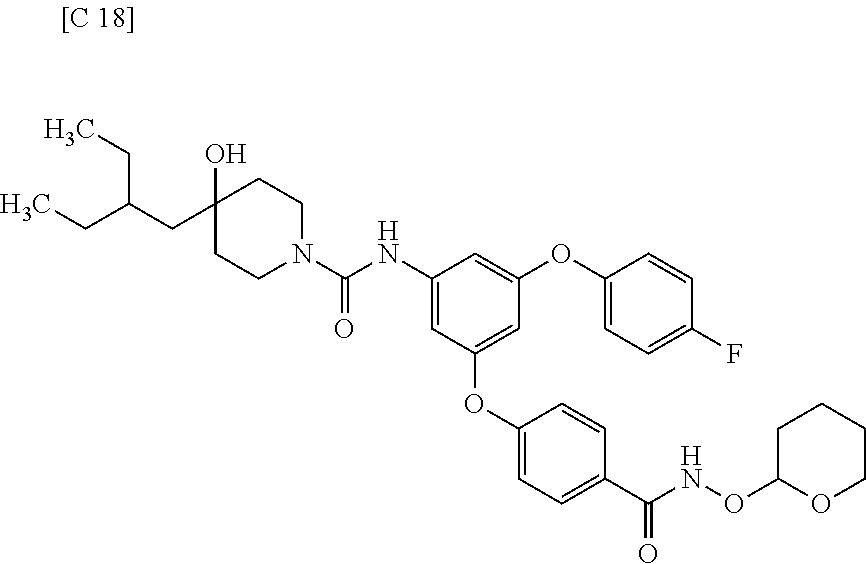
C1(CC(CC)CC)(O)CCN(C(NC2=CC(OC3=CC=C(C(NOC4OCCCC4)=O)C=C3)=CC(OC3=CC=C(F)C=C3)=C2)=O)CC1
